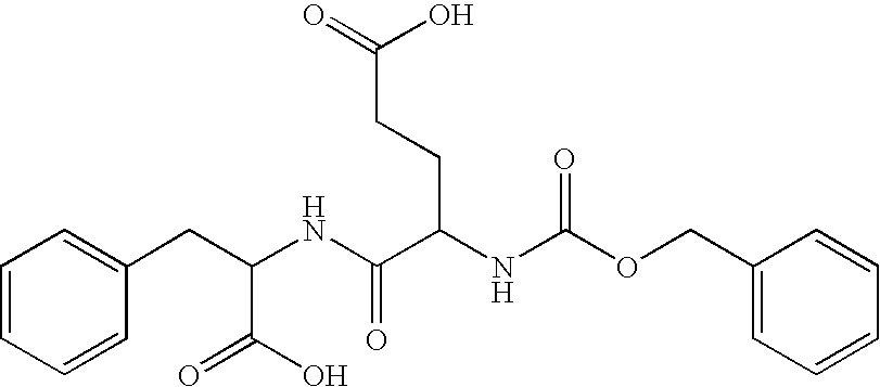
C1=CC=CC(CC(NC(C(NC(OCC2=CC=CC=C2)=O)CCC(=O)O)=O)C(O)=O)=C1
